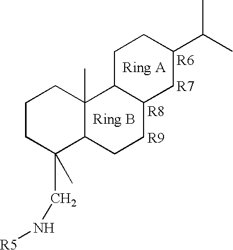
C1CC(C)(CN[R5])C2C(C)(C1)C1C(CC2)CC(C(C)C)CC1
